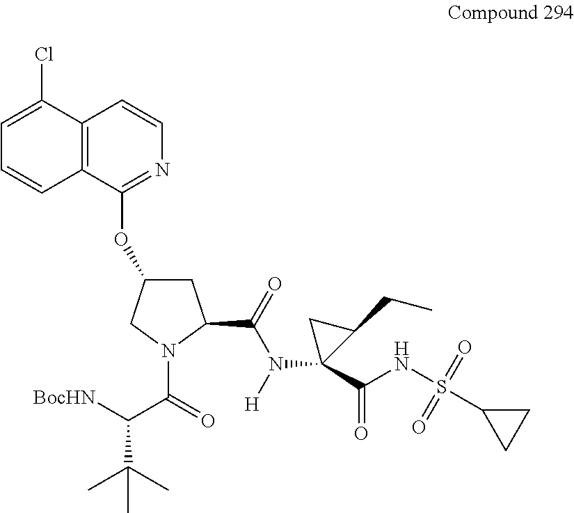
C12=C(C(OC3CC(C(=O)N([H])C4(C(NS(C5CC5)(=O)=O)=O)C(CC)C4)N(C(=O)C([BocHN])C(C)(C)C)C3)=NC=C1)C=CC=C2Cl
